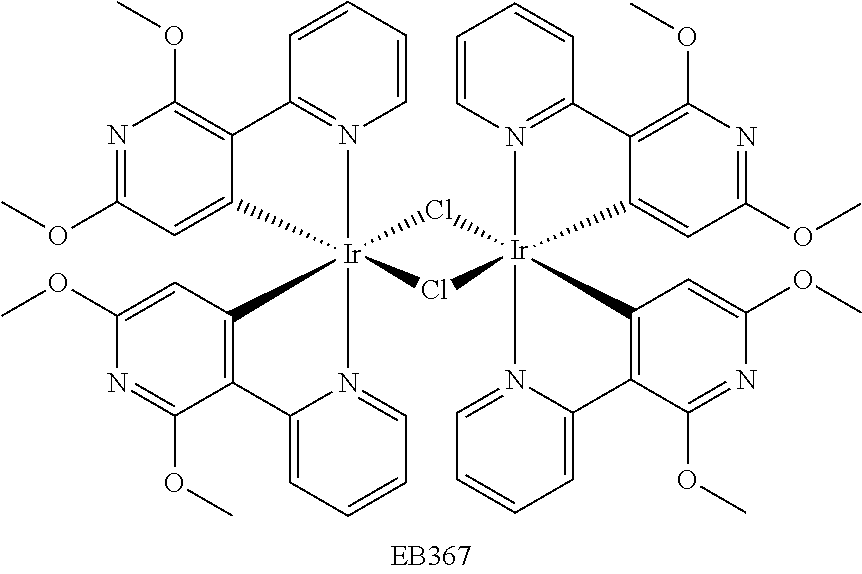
C1=CC=CN2=C1C1=C(OC)N=C(OC)C=C1[Ir]213(Cl[Ir]24(Cl1)(N1=C(C=CC=C1)C1=C(OC)N=C(OC)C=C21)N1=CC=CC=C1C1=C4C=C(OC)N=C1OC)N1=CC=CC=C1C1=C3C=C(OC)N=C1OC
